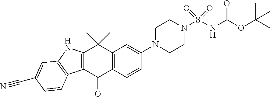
C12=C(C(=O)C3=C(C1(C)C)C=C(N1CCN(S(NC(OC(C)(C)C)=O)(=O)=O)CC1)C=C3)C1=C(N2)C=C(C#N)C=C1
